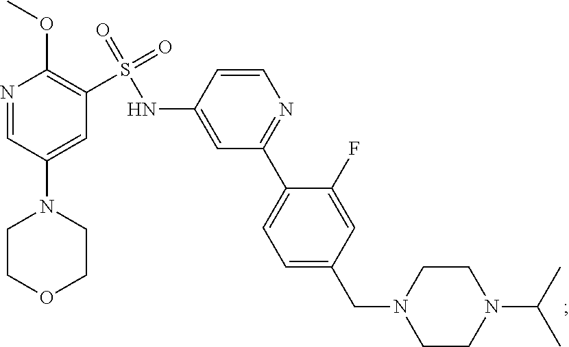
C1COCCN1C1=CC(S(=O)(=O)NC2=CC(C3=CC=C(CN4CCN(C(C)C)CC4)C=C3F)=NC=C2)=C(OC)N=C1
